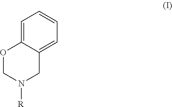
C1=C2C(=CC=C1)CN([R])CO2
